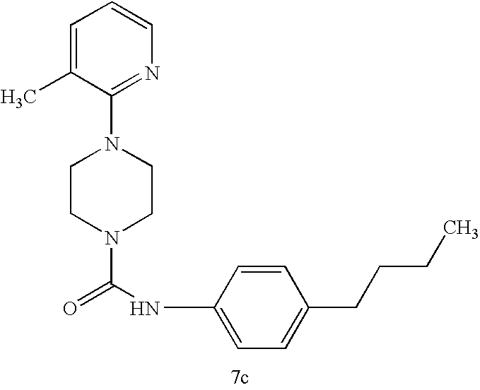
C1(N2CCN(C(NC3=CC=C(CCCC)C=C3)=O)CC2)=NC=CC=C1C
